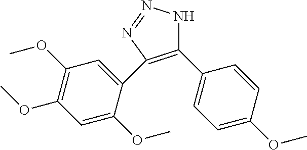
C1(C2=CC=C(OC)C=C2)=C(C2=CC(OC)=C(OC)C=C2OC)N=NN1
